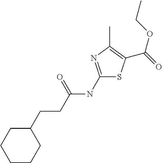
C1CCC(CCC(NC2=NC(C)=C(C(=O)OCC)S2)=O)CC1
